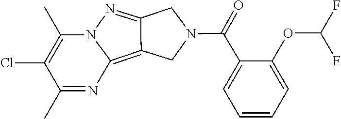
N12C(C)=C(Cl)C(C)=NC1=C1C(=N2)CN(C(=O)C2=CC=CC=C2OC(F)F)C1
